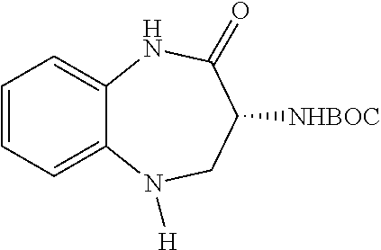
C1=CC=C2C(=C1)NC(=O)C([NHBOC])CN2[H]
